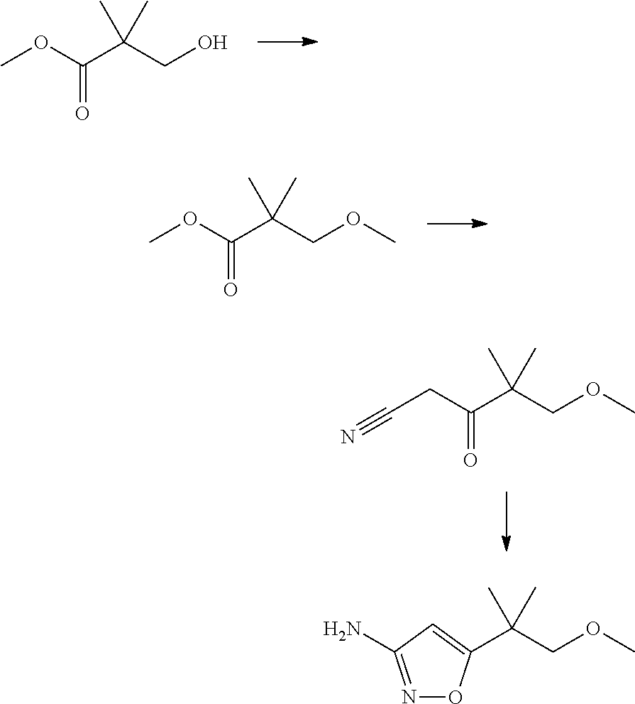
COC(C(CO)(C)C)=O.COC(C(COC)(C)C)=O.C(CC(C(COC)(C)C)=O)#N.C(COC)(C)(C)C1=CC(N)=NO1
